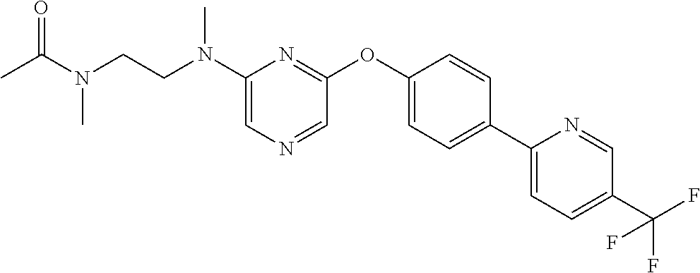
C1(N(CCN(C)C(=O)C)C)=CN=CC(OC2=CC=C(C3=CC=C(C(F)(F)F)C=N3)C=C2)=N1
